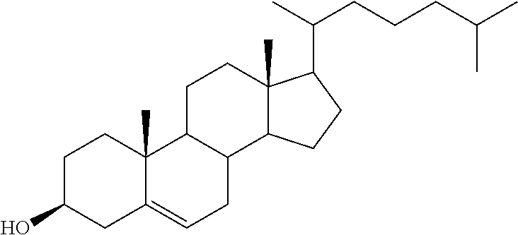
OC1CC2=CCC3C(C2(C)CC1)CCC1(C)C3CCC1C(C)CCCC(C)C
